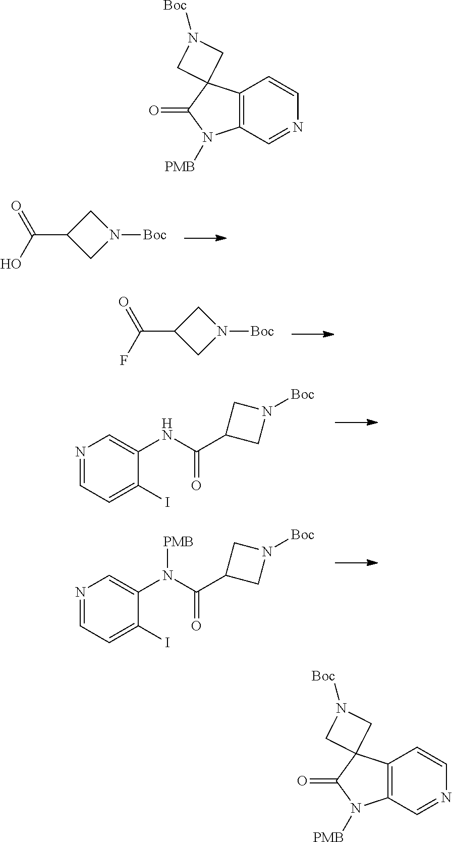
N(C(C1CN([Boc])C1)=O)C1=CN=CC=C1I.N(C(C1CN([Boc])C1)=O)(C1=CN=CC=C1I)[PMB].C(C1CN([Boc])C1)(O)=O.C(C1CN([Boc])C1)(F)=O.C12(C(=O)N([PMB])C3=C1C=CN=C3)CN([Boc])C2.C12(C(=O)N([PMB])C3=C1C=CN=C3)CN([Boc])C2
